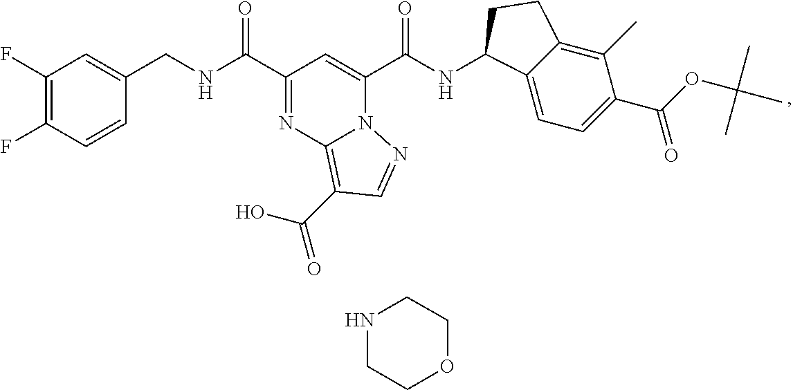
C1(F)=C(F)C=CC(CNC(C2=NC3=C(C(O)=O)C=NN3C(C(NC3C4=CC=C(C(OC(C)(C)C)=O)C(C)=C4CC3)=O)=C2)=O)=C1.N1CCOCC1
